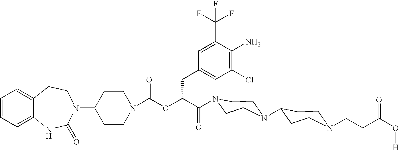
C12=CC=CC=C1NC(=O)N(C1CCN(C(=O)OC(C(=O)N3CCN(C4CCN(CCC(O[H])=O)CC4)CC3)CC3=CC(Cl)=C(N)C(C(F)(F)F)=C3)CC1)CC2
